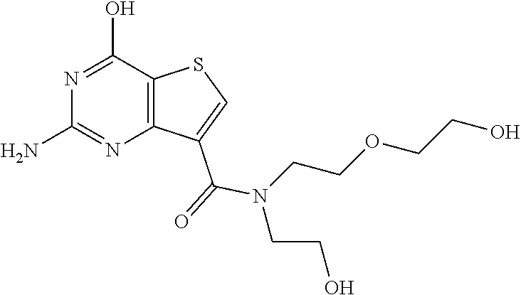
C12=C(C(O)=NC(N)=N1)SC=C2C(=O)N(CCO)CCOCCO
